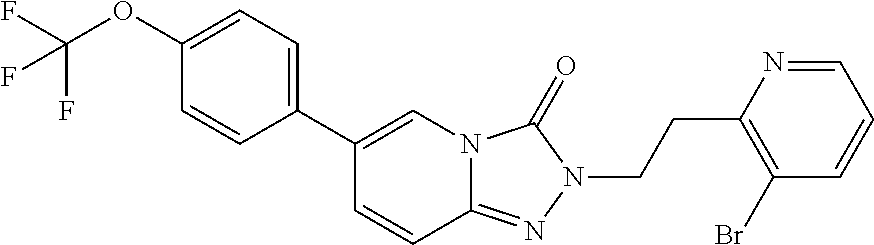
C1=CC2=NN(CCC3=C(Br)C=CC=N3)C(=O)N2C=C1C1=CC=C(OC(F)(F)F)C=C1
